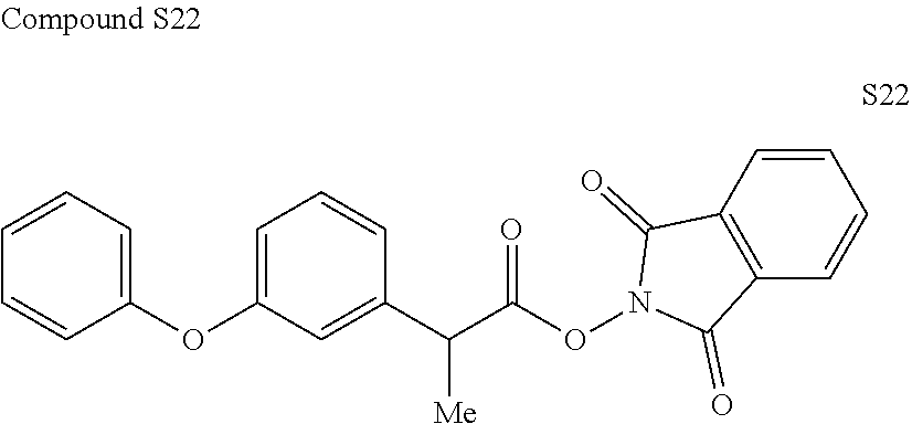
C1=CC=C(OC2=CC=CC(C(C(ON3C(=O)C4=C(C=CC=C4)C3=O)=O)[Me])=C2)C=C1
